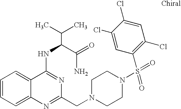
C1=CC=C2C(=C1)C(NC(C(N)=O)C(C)C)=NC(CN1CCN(S(=O)(=O)C3=C(Cl)C=C(Cl)C(Cl)=C3)CC1)=N2
